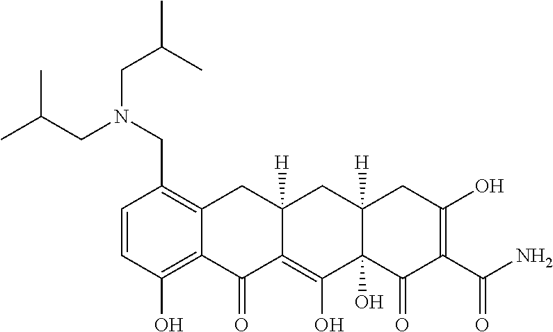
C1=CC(O)=C2C(=C1CN(CC(C)C)CC(C)C)CC1([H])C(=C(O)C3(O)C([H])(C1)CC(O)=C(C(N)=O)C3=O)C2=O
